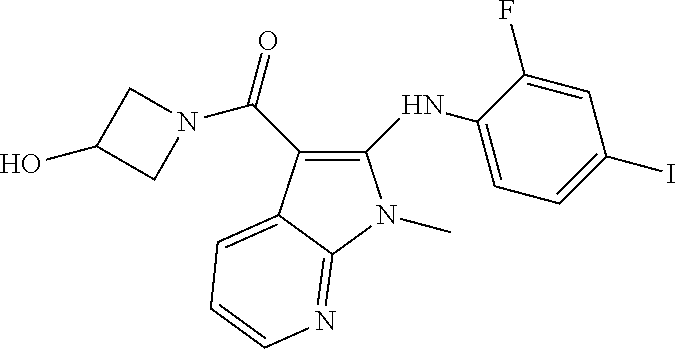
C1(NC2=CC=C(I)C=C2F)=C(C(=O)N2CC(O)C2)C2=CC=CN=C2N1C
